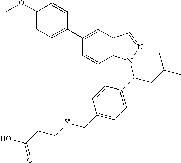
C1=CC2=C(C=C1C1=CC=C(OC)C=C1)C=NN2C(CC(C)C)C1=CC=C(CNCCC(O)=O)C=C1
